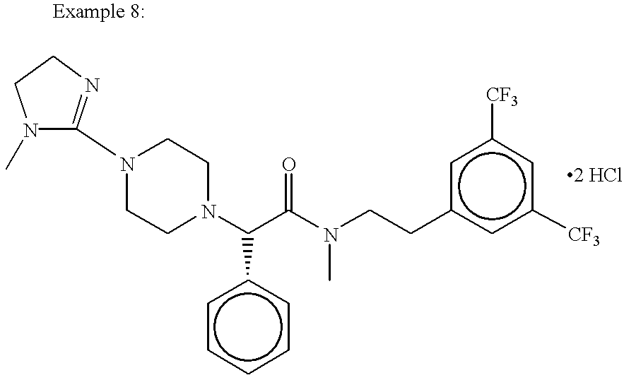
N1(C2=NCCN2C)CCN(C(C(N(C)CCc2cc([CF3])cc([CF3])c2)=O)c2ccccc2)CC1
